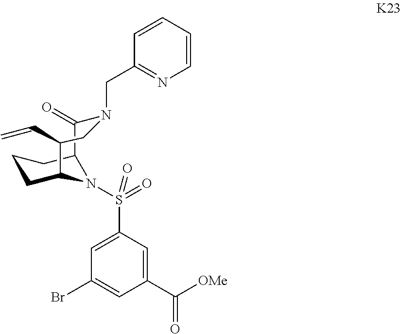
C1CC2N(S(C3=CC(Br)=CC(C([OMe])=O)=C3)(=O)=O)C(C1)C(=O)N(CC1=NC=CC=C1)CC2C=C
